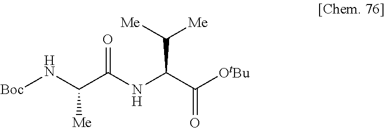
[Boc]NC(C(NC(C([OtBu])=O)C([Me])[Me])=O)[Me]
